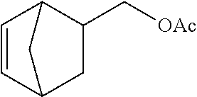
C1(C[OAc])C2C=CC(C1)C2
